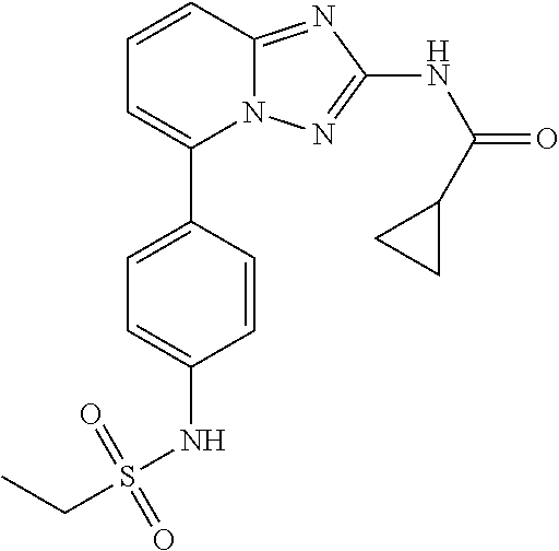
C1=CC2=NC(NC(C3CC3)=O)=NN2C(C2=CC=C(NS(CC)(=O)=O)C=C2)=C1
